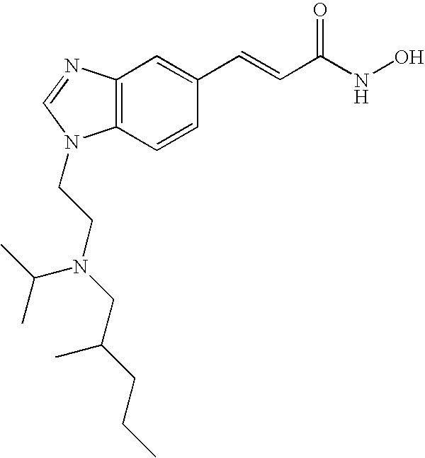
C12=C(C=CC(C=CC(NO)=O)=C1)N(CCN(CC(CCC)C)C(C)C)C=N2
